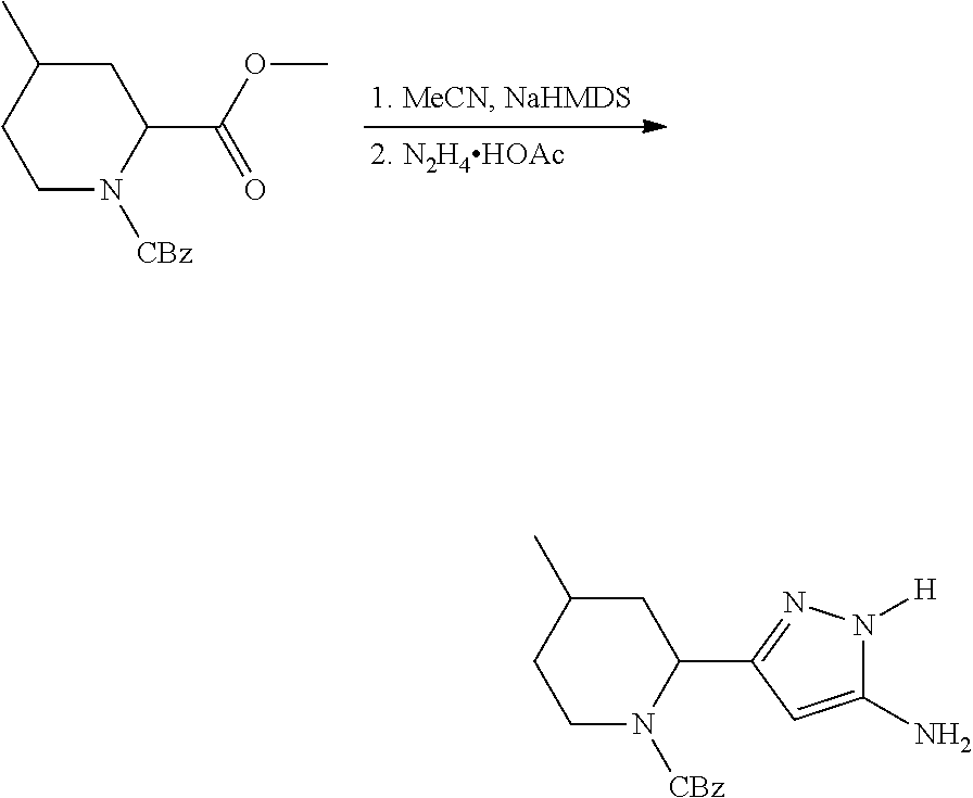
C1N([CBz])C(C(=O)OC)CC(C)C1.C1N([CBz])C(C2=NN([H])C(N)=C2)CC(C)C1
